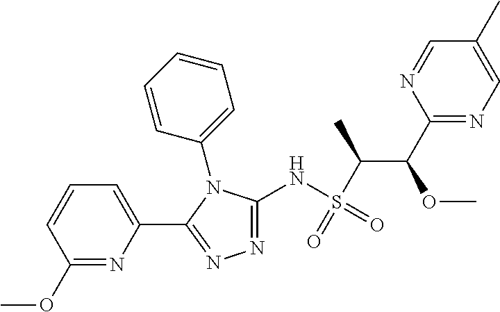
C1(C(OC)C(S(=O)(NC2=NN=C(C3=CC=CC(OC)=N3)N2C2=CC=CC=C2)=O)C)=NC=C(C)C=N1
